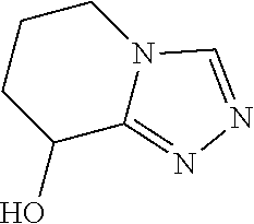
C1CC(O)C2=NN=CN2C1
